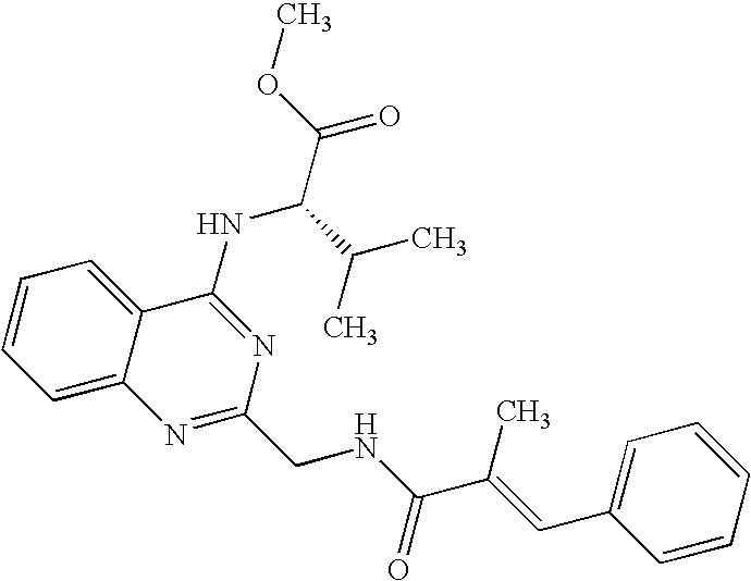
C1=CC=C2C(=C1)C(NC(C(C)C)C(=O)OC)=NC(CNC(=O)C(=CC1=CC=CC=C1)C)=N2
